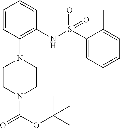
O(C(C)(C)C)C(=O)N1CCN(C2=C(NS(=O)(C3=CC=CC=C3C)=O)C=CC=C2)CC1
